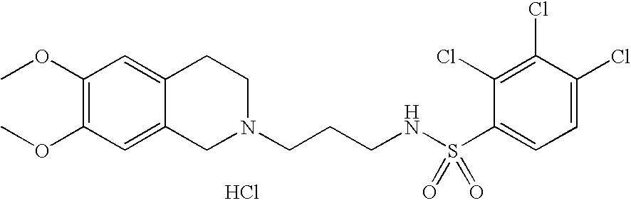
Cl.COC1=C(OC)C=C2C(=C1)CCN(CCCNS(=O)(=O)C1=CC=C(Cl)C(Cl)=C1Cl)C2
